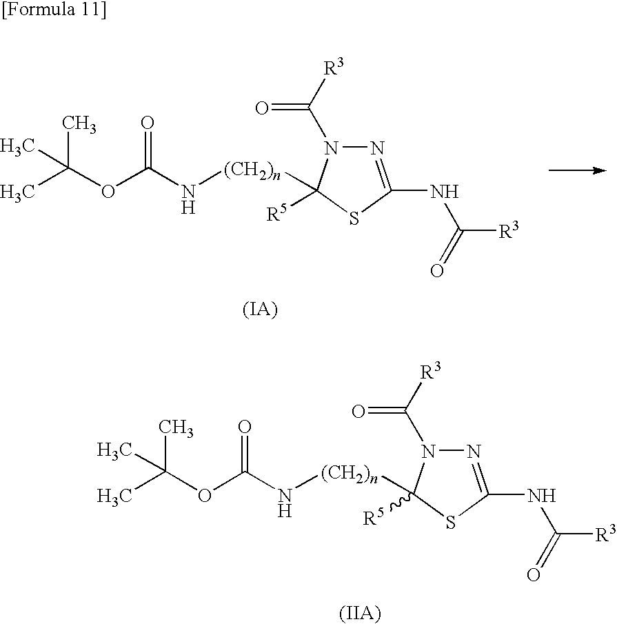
N1=C(NC(=O)[R3])SC([R5])([(CH2)n]NC(OC(C)(C)C)=O)N1C([R3])=O.N1=C(NC(=O)[R3])SC([R5])([(CH2)n]NC(OC(C)(C)C)=O)N1C([R3])=O
